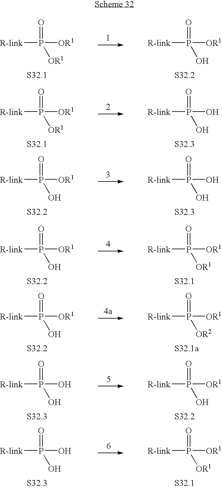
[R-link]P(=O)([OR1])O.[R-link]P(=O)([OR1])[OR1].[R-link]P(=O)(O)O.[R-link]P(=O)([OR1])[OR1].[R-link]P(=O)(O)O.[R-link]P(=O)([OR1])O.[R-link]P(=O)([OR1])[OR1].[R-link]P(=O)([OR1])O.[R-link]P(=O)([OR1])[OR2].[R-link]P(=O)([OR1])O.[R-link]P(=O)([OR1])O.[R-link]P(=O)(O)O.[R-link]P(=O)([OR1])[OR1].[R-link]P(=O)(O)O
